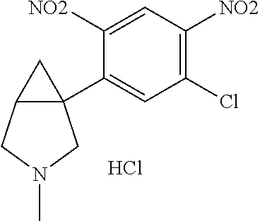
C1([NO2])=CC([NO2])=C(Cl)C=C1C12C(C1)CN(C)C2.Cl
